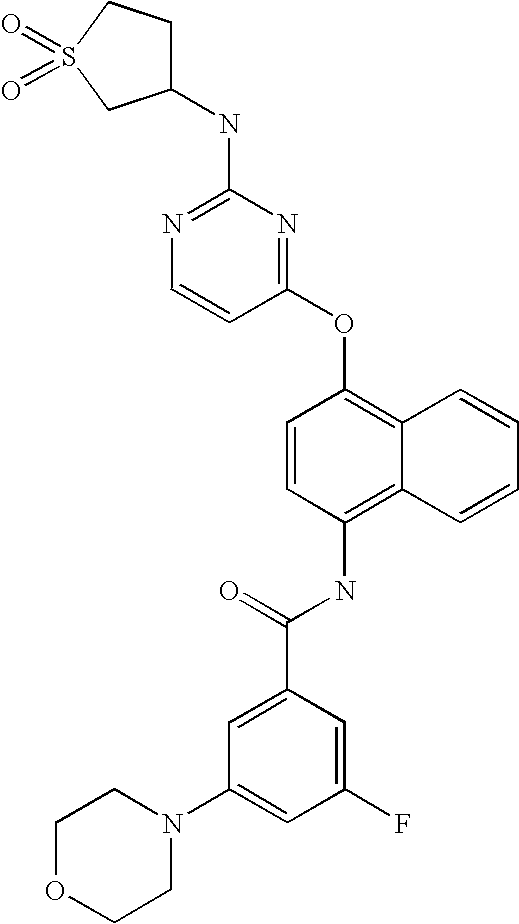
N1=C(NC2CCS(=O)(=O)C2)N=C(OC2=C3C(=C(NC(C4=CC(N5CCOCC5)=CC(F)=C4)=O)C=C2)C=CC=C3)C=C1
